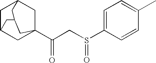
C1C2CC3(C(CS(C4=CC=C(C)C=C4)=O)=O)CC1CC(C2)C3
